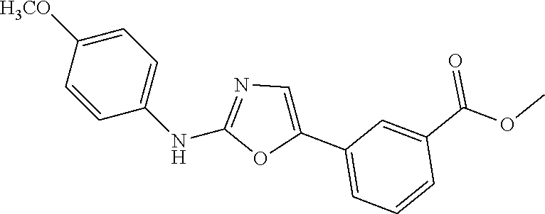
C1=C([H3CO])C=CC(NC2=NC=C(C3=CC=CC(C(OC)=O)=C3)O2)=C1
